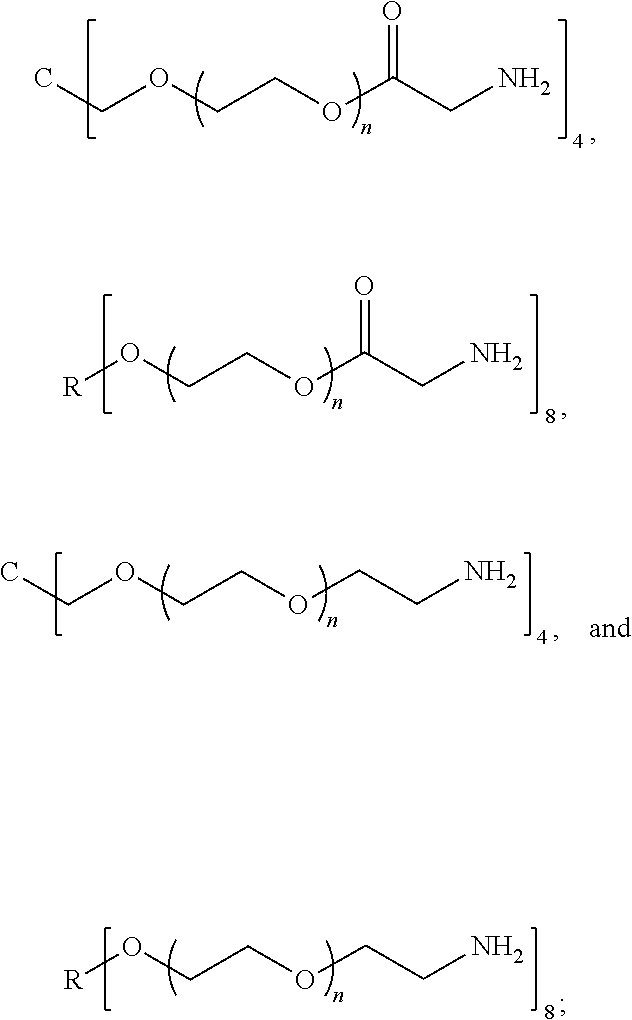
CCOCCOC(CN)=O.[R]OCCOC(CN)=O.CCOCCOCCN.[R]OCCOCCN
